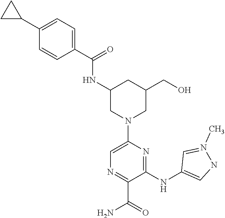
C1(NC(=O)C2=CC=C(C3CC3)C=C2)CC(CO)CN(C2=CN=C(C(=O)N)C(NC3=CNN(C)=C3)=N2)C1
